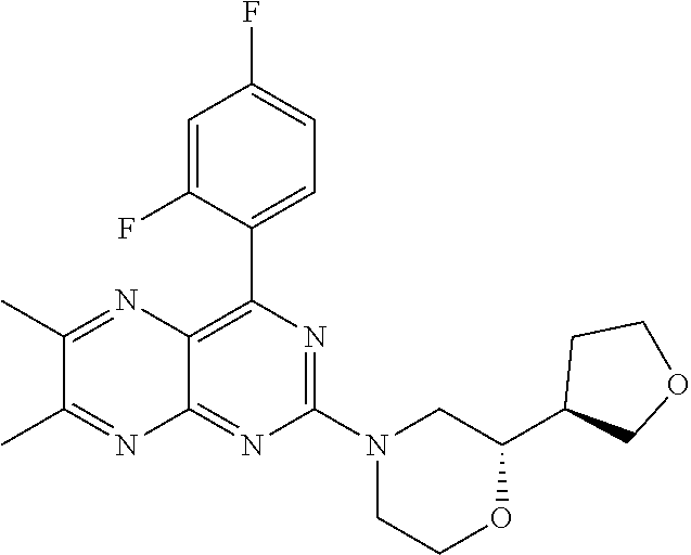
N1=C(N2CC(C3COCC3)OCC2)N=C2C(=C1C1=CC=C(F)C=C1F)N=C(C)C(C)=N2
